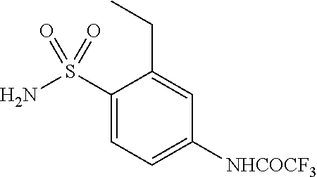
C1(S(N)(=O)=O)=CC=C([NHCOCF3])C=C1CC
